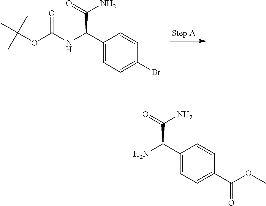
C1(C(NC(OC(C)(C)C)=O)C(=O)N)=CC=C(Br)C=C1.C1(C(N)C(=O)N)=CC=C(C(OC)=O)C=C1
